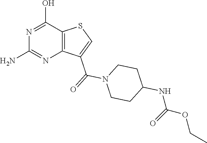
C1(N)=NC2=C(C(O)=N1)SC=C2C(=O)N1CCC(NC(OCC)=O)CC1
